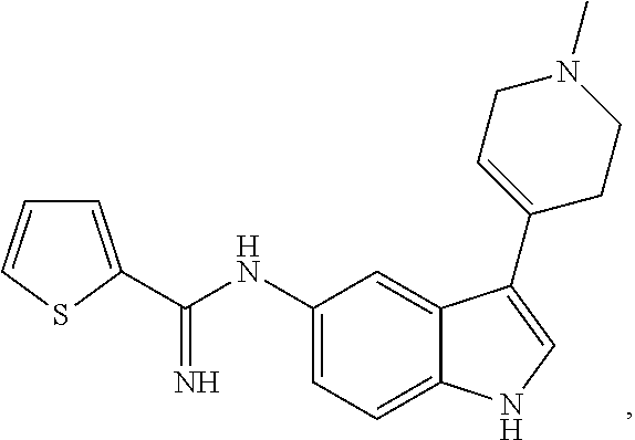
C1=C(C(NC2=CC=C3C(=C2)C(C2=CCN(C)CC2)=CN3)=N)SC=C1
